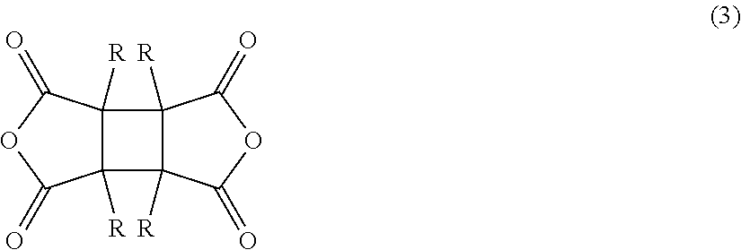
C12([R])C([R])(C3([R])C1([R])C(=O)OC3=O)C(=O)OC2=O
